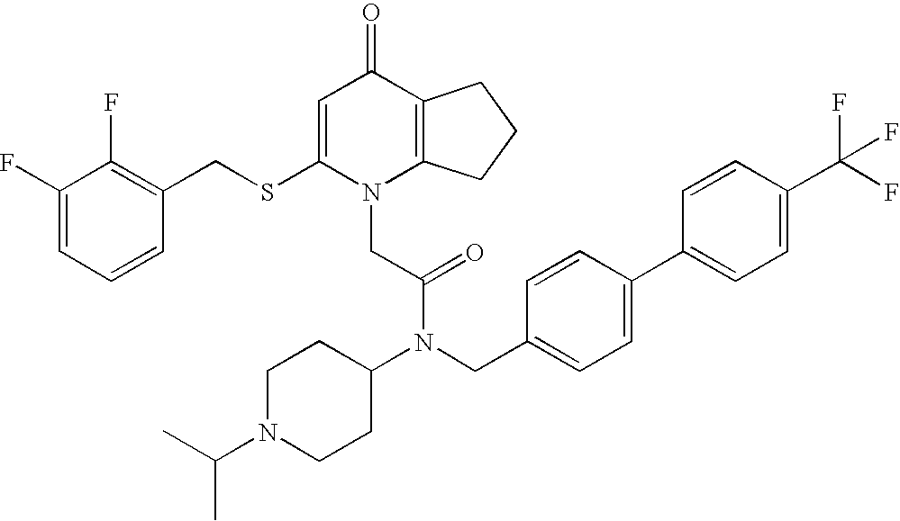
C1=C(SCC2=C(F)C(F)=CC=C2)N(CC(N(C2CCN(C(C)C)CC2)CC2=CC=C(C3=CC=C(C(F)(F)F)C=C3)C=C2)=O)C2=C(C1=O)CCC2
